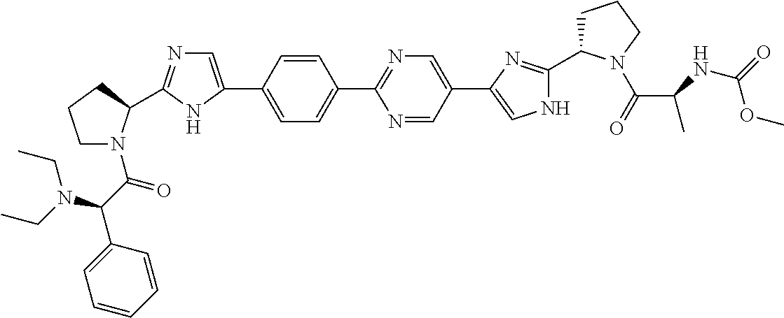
C1=CC(C2=CN=C(C3N(C(C(C4=CC=CC=C4)N(CC)CC)=O)CCC3)N2)=CC=C1C1=NC=C(C2=CNC(C3CCCN3C(=O)C(C)NC(OC)=O)=N2)C=N1
